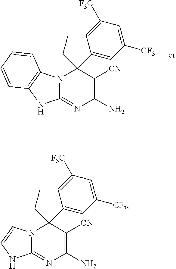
N12C(=NC(N)=C([CN])C1(CC)C1=CC([CF3])=CC([F3C])=C1)NC1=C2C=CC=C1.N12C(=NC(N)=C([CN])C1(CC)C1=CC([CF3])=CC([F3C])=C1)NC=C2
